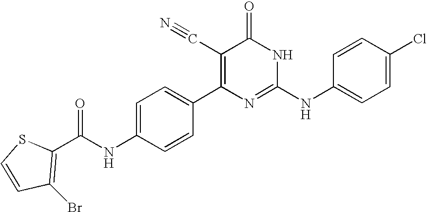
C1=CC(C2=C(C#N)C(=O)NC(NC3=CC=C(Cl)C=C3)=N2)=CC=C1NC(=O)C1=C(Br)C=CS1
